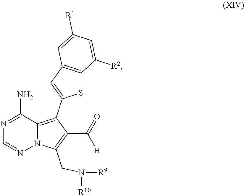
N1=C(N)C2=C(C3=CC4=C(S3)C([R2])=CC([R1])=C4)C(C(=O)[H])=C(CN([R9])[R10])N2N=C1
